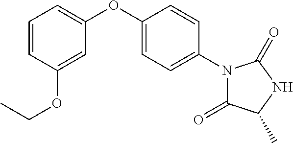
C1=CC(OCC)=CC(OC2=CC=C(N3C(=O)C(C)NC3=O)C=C2)=C1
